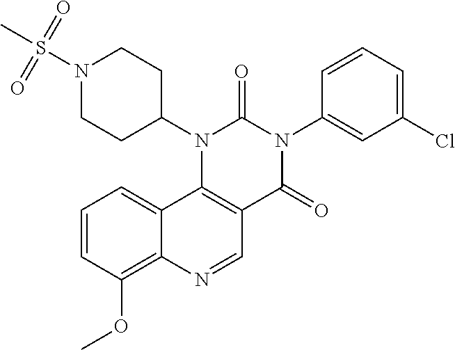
C1=CC(OC)=C2C(=C1)C1=C(C=N2)C(=O)N(C2=CC(Cl)=CC=C2)C(=O)N1C1CCN(S(C)(=O)=O)CC1
